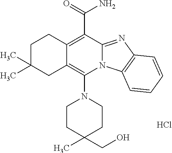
C1C(C)(C)CC2=C(N3CCC(C)(CO)CC3)N3C(=NC4=C3C=CC=C4)C(C(N)=O)=C2C1.Cl
